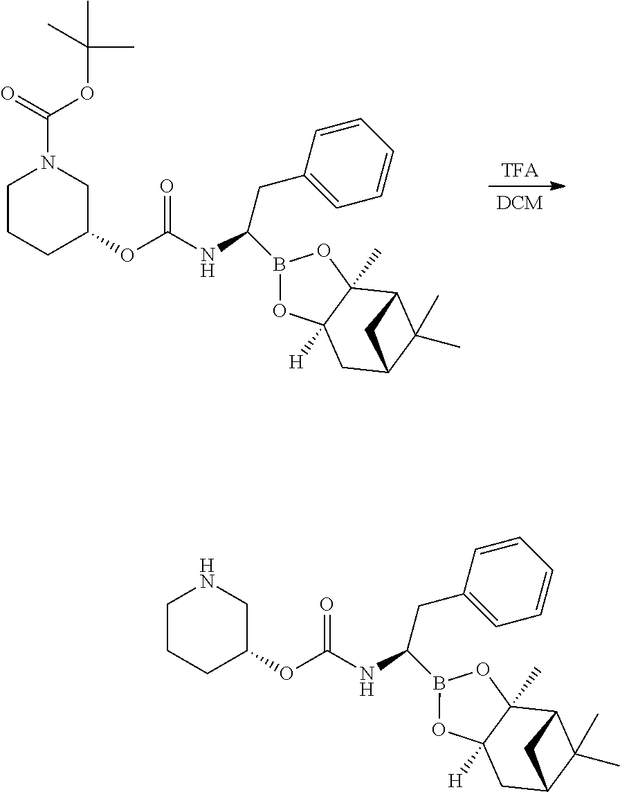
[TFA].[DCM].C1(CC(B2OC3([H])C(C)(O2)C2C(C)(C)C(C3)C2)NC(OC2CN(C(=O)OC(C)(C)C)CCC2)=O)=CC=CC=C1.C1(CC(B2OC3([H])C(C)(O2)C2C(C)(C)C(C3)C2)NC(OC2CNCCC2)=O)=CC=CC=C1
